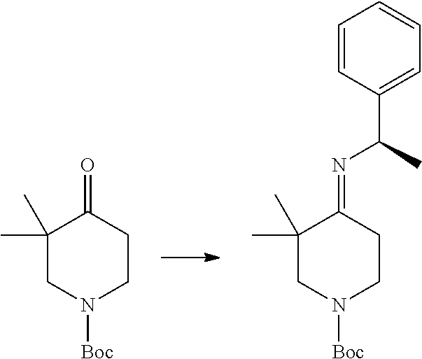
C1(C)(C)CN([Boc])CCC1=O.C1(C)(C)CN([Boc])CCC1=NC(C1=CC=CC=C1)C
